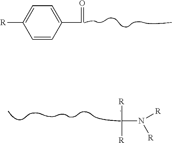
C1(C=O)=CC=C([R])C=C1.[R]C(N([R])[R])[R]
